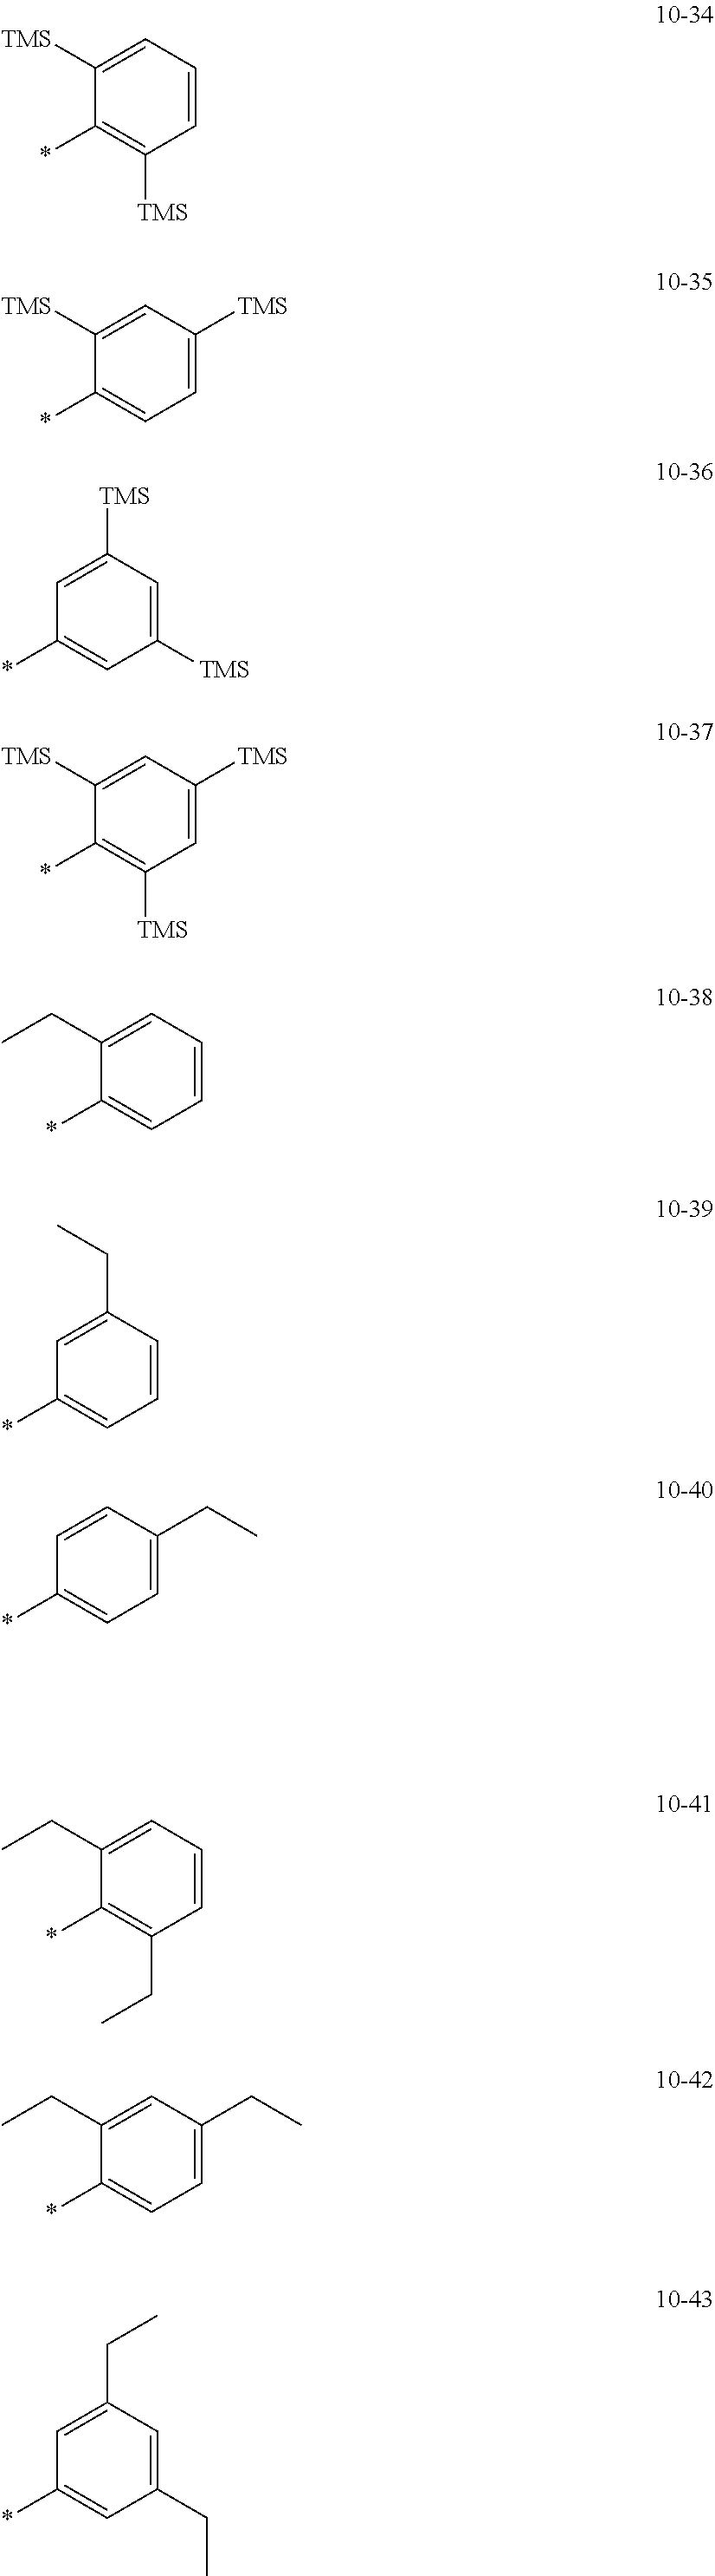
C1([TMS])=CC=CC([TMS])=C1*.C1([TMS])=CC([TMS])=CC=C1*.C1=C([TMS])C=C([TMS])C=C1*.C1([TMS])=CC([TMS])=CC([TMS])=C1*.C1(CC)=CC=CC=C1*.C1=C(CC)C=CC=C1*.C1=CC(CC)=CC=C1*.C1(CC)=CC=CC(CC)=C1*.C1(CC)=CC(CC)=CC=C1*.C1=C(CC)C=C(CC)C=C1*
